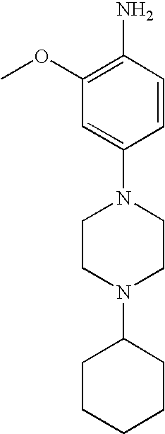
N1(C2=CC(OC)=C(N)C=C2)CCN(C2CCCCC2)CC1
